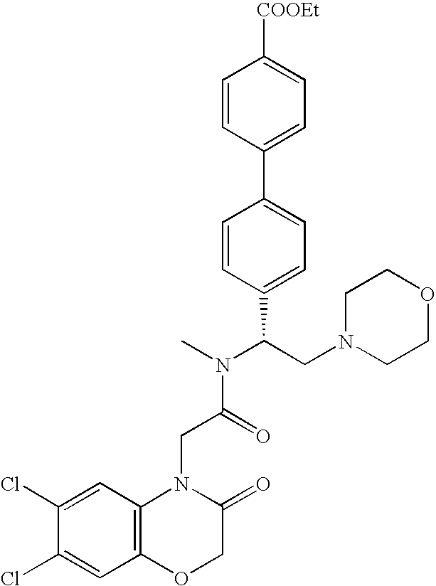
C1(Cl)=CC2=C(C=C1Cl)OCC(=O)N2CC(=O)N(C)C(CN1CCOCC1)C1=CC=C(C2=CC=C([COOEt])C=C2)C=C1
